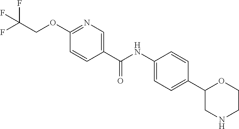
C1=CC(C(NC2=CC=C(C3CNCCO3)C=C2)=O)=CN=C1OCC(F)(F)F
